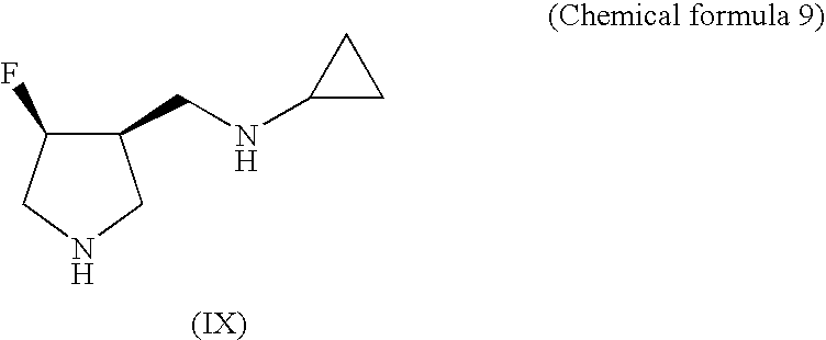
C1(F)CNCC1CNC1CC1
